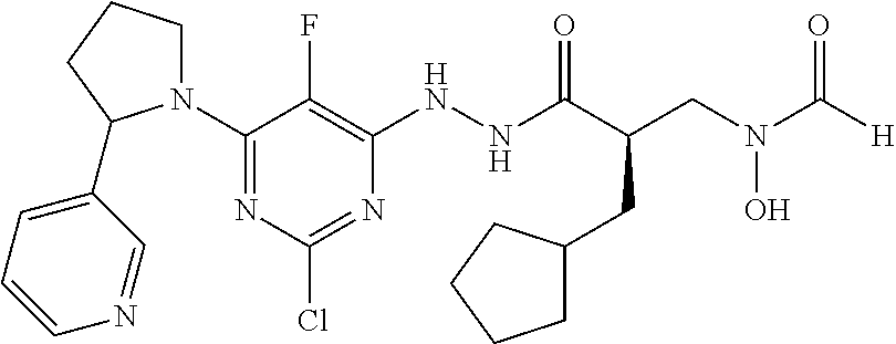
N1(C2=NC(Cl)=NC(NNC(C(CN(C([H])=O)O)CC3CCCC3)=O)=C2F)CCCC1C1=CC=CN=C1
